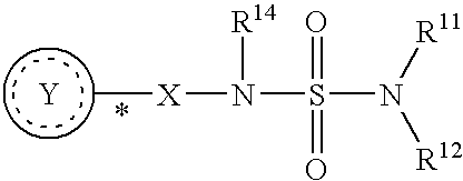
[Y].N(S(N([R11])[R12])(=O)=O)([R14])[X]C
